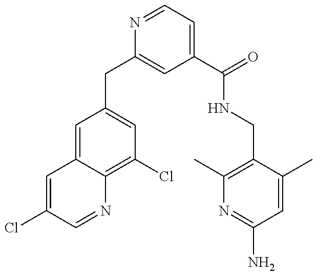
C1=C(Cl)C=NC2=C(Cl)C=C(CC3=CC(C(=O)NCC4=C(C)N=C(N)C=C4C)=CC=N3)C=C12
